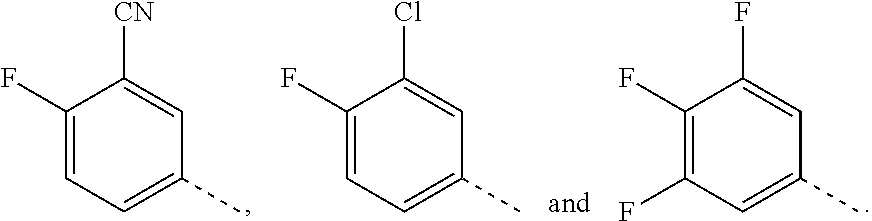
C1(F)=CC=C(C)C=C1Cl.C1(F)=CC=C(C)C=C1[CN].C1(F)=C(F)C=C(C)C=C1F
